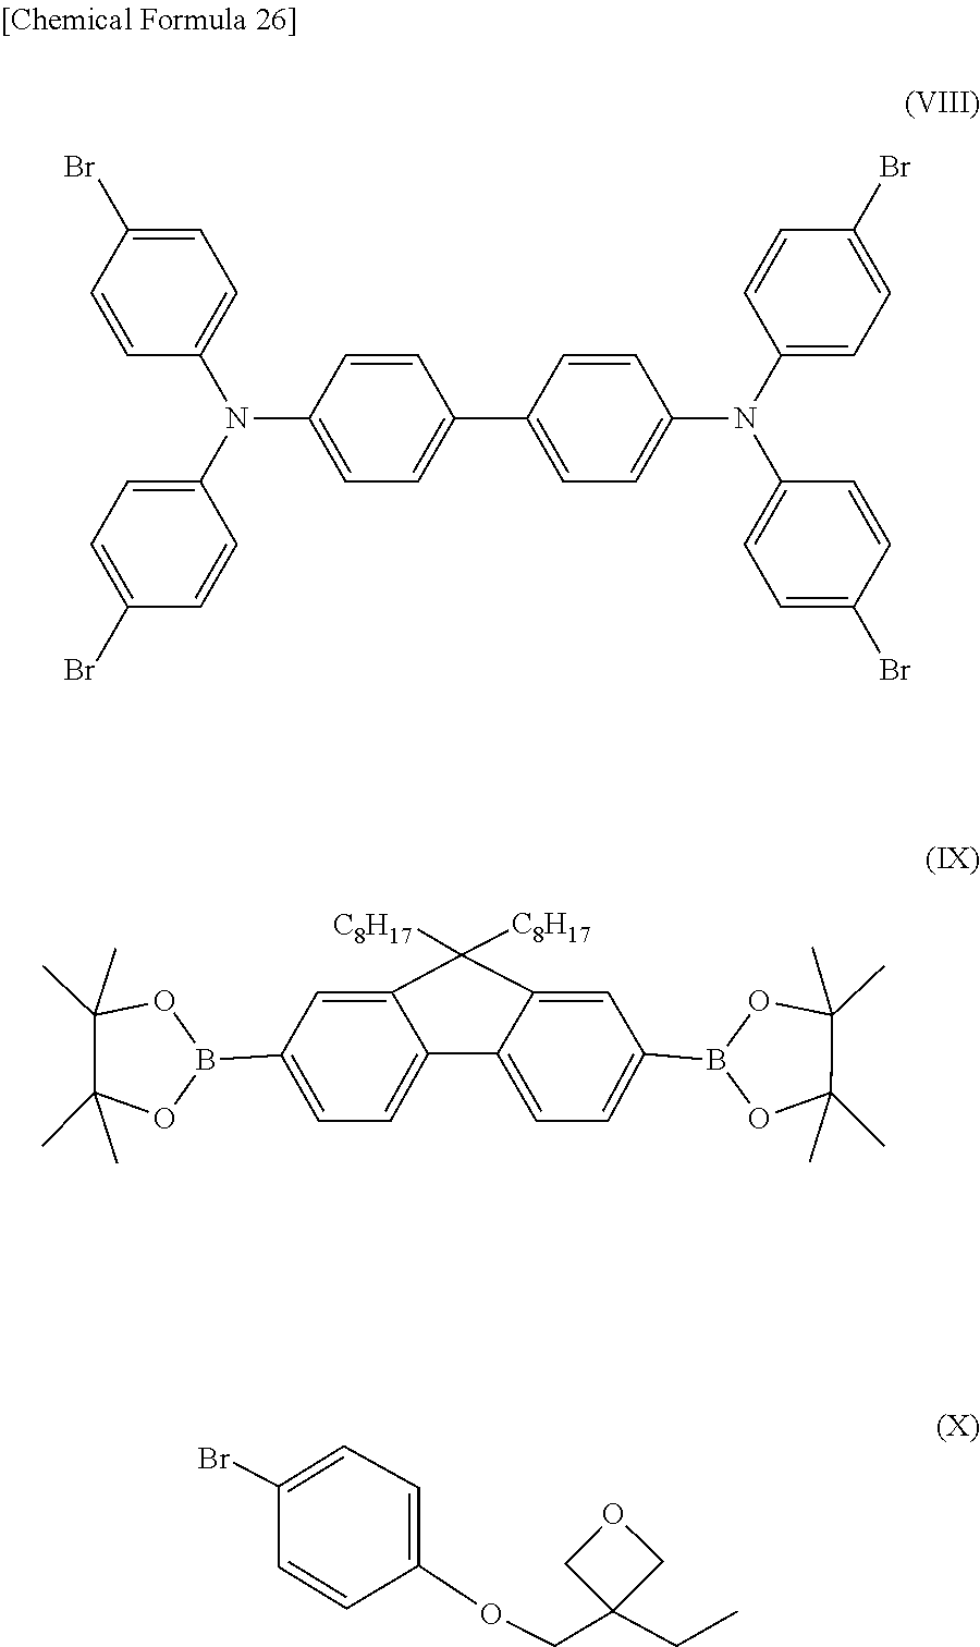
C1=CC(N(C2=CC=C(C3=CC=C(N(C4=CC=C(Br)C=C4)C4=CC=C(Br)C=C4)C=C3)C=C2)C2=CC=C(Br)C=C2)=CC=C1Br.O1B(C2=CC=C3C4=CC=C(B5OC(C)(C)C(C)(C)O5)C=C4C([C8H17])([C8H17])C3=C2)OC(C)(C)C1(C)C.C1=C(Br)C=CC(OCC2(CC)COC2)=C1
